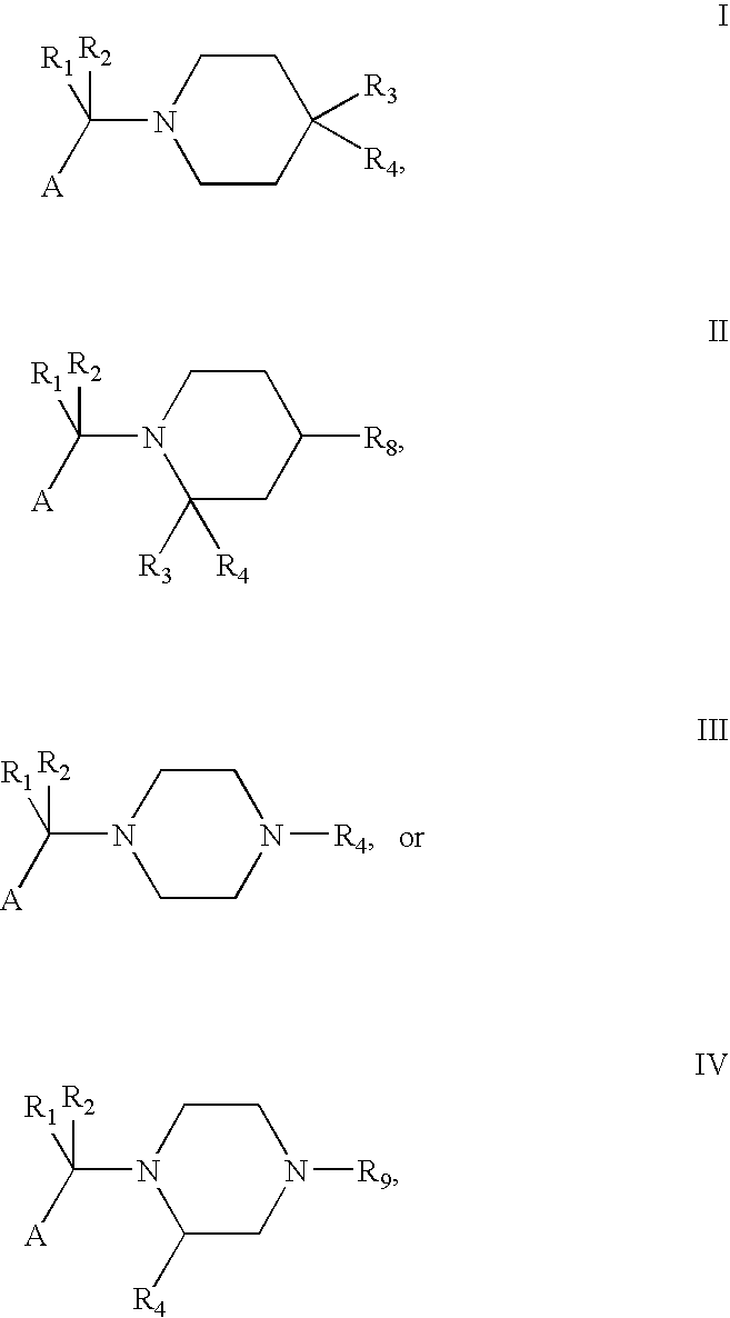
C1CN([R4])CCN1C([R2])([A])[R1].C1CC([R3])([R4])CCN1C([R2])([A])[R1].C1([R3])([R4])CC([R8])CCN1C([R2])([A])[R1].C1([R4])CN([R9])CCN1C([R2])([A])[R1]
